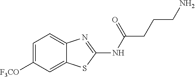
C1=C([F3CO])C=C2C(=C1)N=C(NC(CCCN)=O)S2
